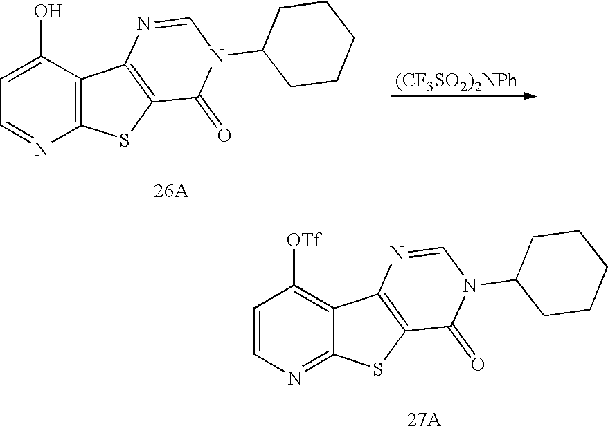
C1=CN=C2C(=C1[OTf])C1=C(S2)C(=O)N(C2CCCCC2)C=N1.C1=C(O)C2=C(N=C1)SC1=C2N=CN(C2CCCCC2)C1=O.[(CF3SO2)2NPh]
